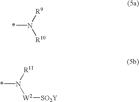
*N([R9])[R10].*N([R11])[W2][SO2Y]
